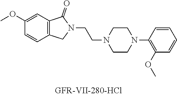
C12=C(C=C(OC)C=C1)C(=O)N(CCN1CCN(C3=C(OC)C=CC=C3)CC1)C2
